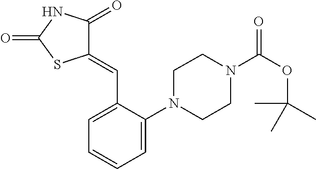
C1=C(N2CCN(C(=O)OC(C)(C)C)CC2)C(C=C2C(=O)NC(=O)S2)=CC=C1
